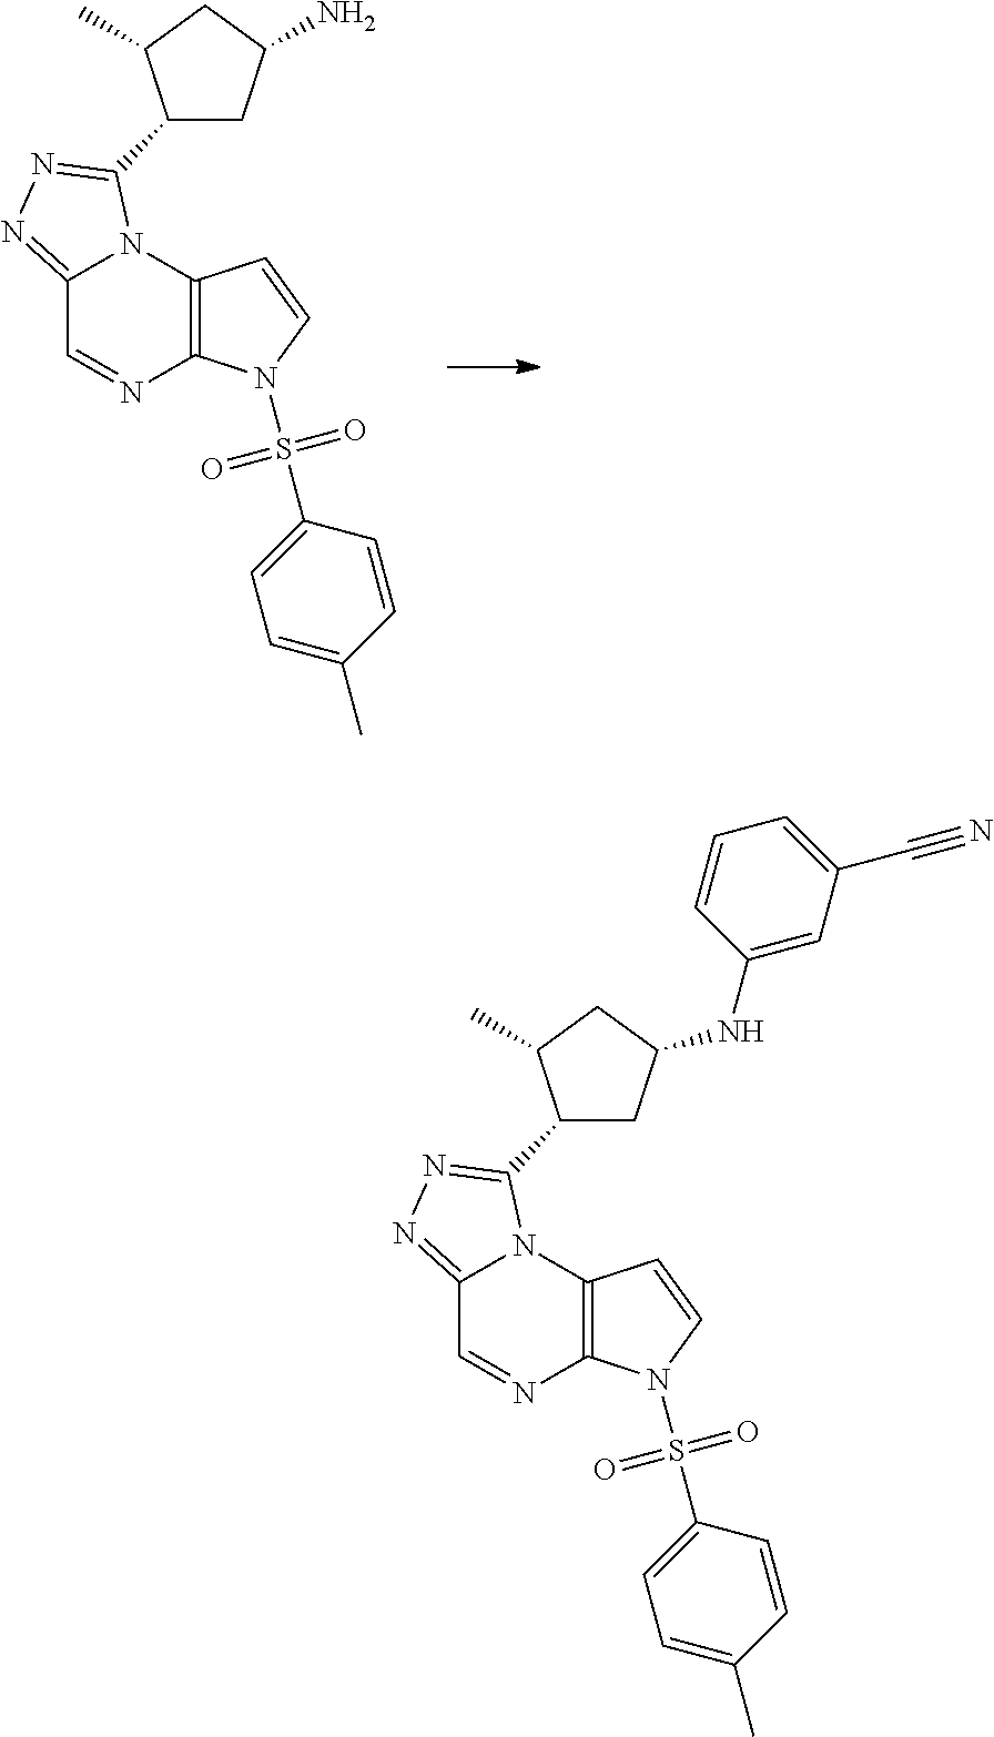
C12=NN=C(C3CC(N)CC3C)N1C1=C(N=C2)N(S(=O)(=O)C2=CC=C(C)C=C2)C=C1.C12=NN=C(C3CC(NC4=CC(C#N)=CC=C4)CC3C)N1C1=C(N=C2)N(S(=O)(=O)C2=CC=C(C)C=C2)C=C1
